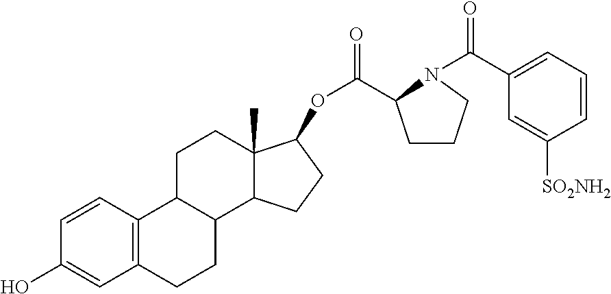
C1=CC2=C(C=C1O)CCC1C2CCC2(C)C1CCC2OC(=O)C1CCCN1C(=O)C1=CC=CC([SO2NH2])=C1
